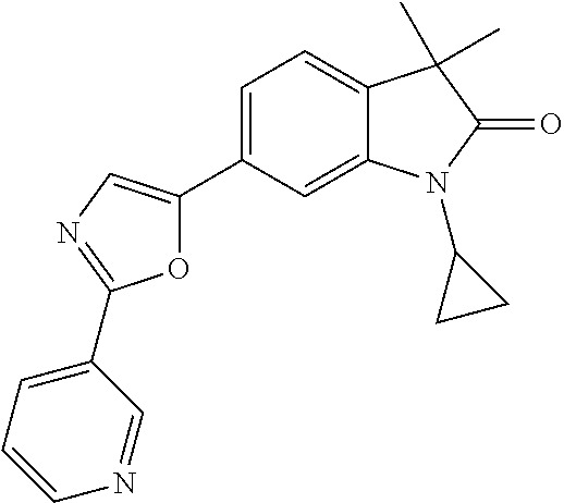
C12=CC(C3=CN=C(C4=CC=CN=C4)O3)=CC=C1C(C)(C)C(=O)N2C1CC1
